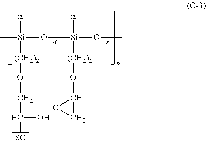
C[Si](O[Si](OC)([a])[(CH2)2]OC1CO1)([a])[(CH2)2]OCC(O)[SC]
